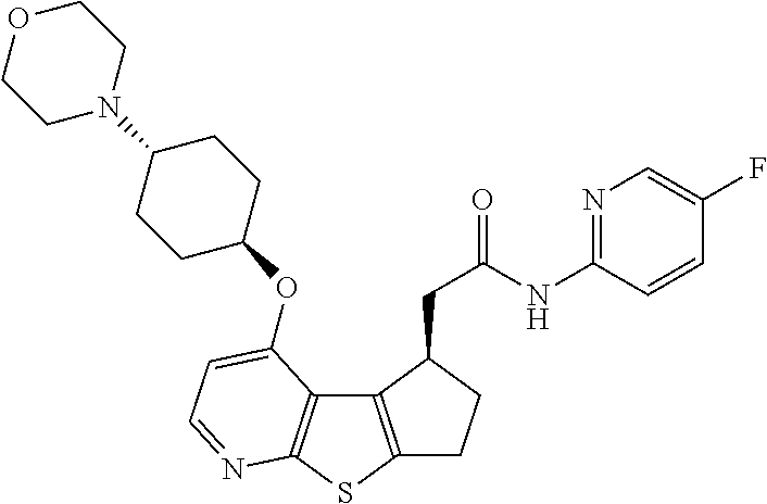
C1C2=C(C(CC(=O)NC3=NC=C(F)C=C3)C1)C1=C(S2)N=CC=C1OC1CCC(N2CCOCC2)CC1
